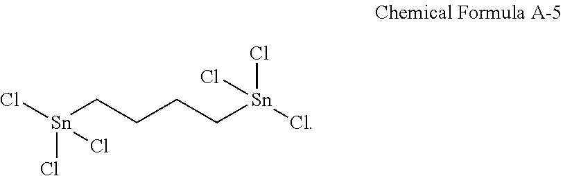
Cl[Sn](Cl)(Cl)CCCC[Sn](Cl)(Cl)Cl
